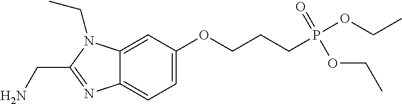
C12=CC(OCCCP(OCC)(=O)OCC)=CC=C1N=C(CN)N2CC
